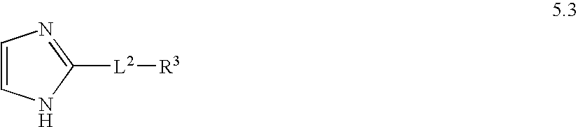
C1=CN=C([L2][R3])N1
